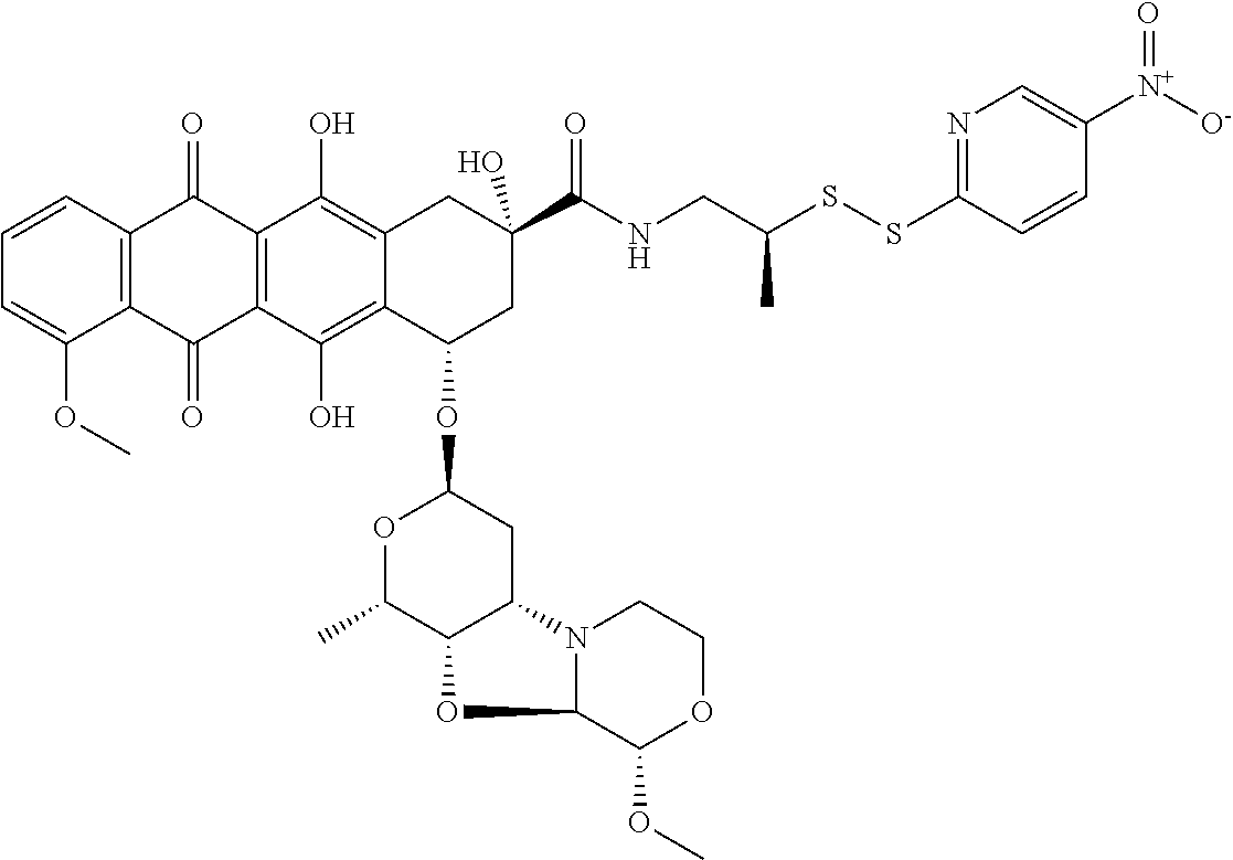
C1=CC2=C(C(OC)=C1)C(=O)C1=C(C2=O)C(O)=C2C(=C1O)C(OC1OC(C)C3C(C1)N1C(O3)C(OC)OCC1)CC(C(=O)NCC(SSC1=NC=C([N+]([O-])=O)C=C1)C)(O)C2
